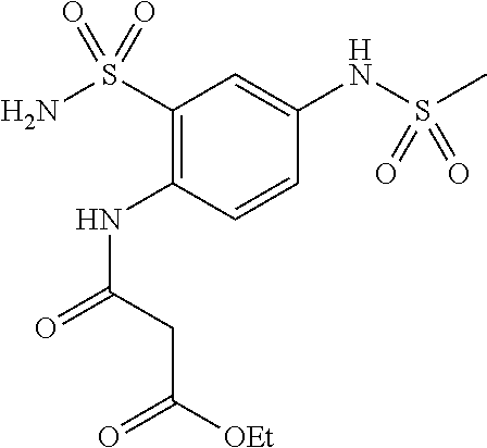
N(C1=C(S(N)(=O)=O)C=C(NS(C)(=O)=O)C=C1)C(=O)CC([OEt])=O
